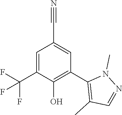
C1=C(C(F)(F)F)C(O)=C(C2=C(C)C=NN2C)C=C1C#N
